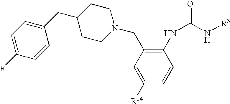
C1=C([R14])C=CC(NC(=O)N[R3])=C1CN1CCC(CC2=CC=C(F)C=C2)CC1
